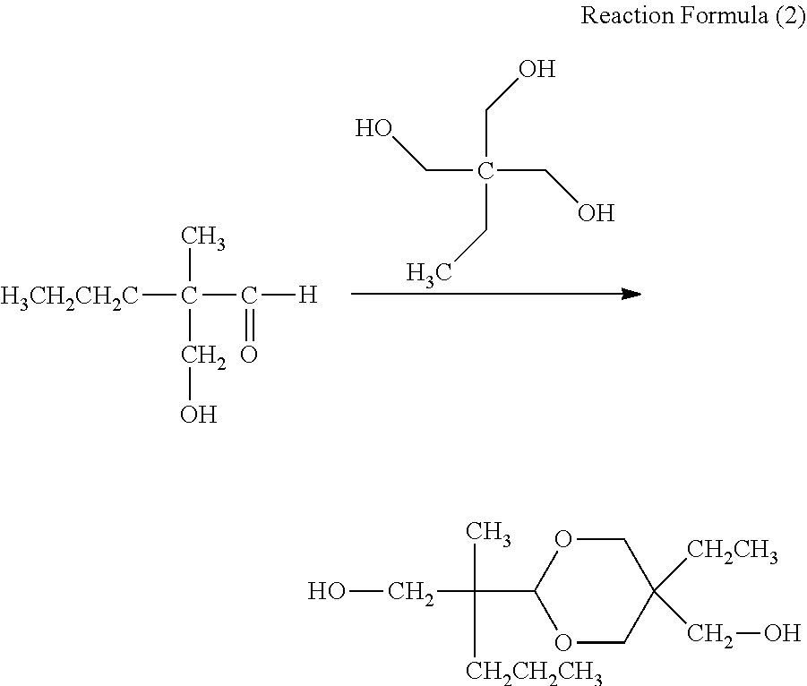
C(C(CO)(CO)CC)O.[H3CH2CH2C]C(C)(CO)C([H])=O.OCC(C1OCC([CH2CH3])(CO)CO1)(C)[CH2CH2CH3]
